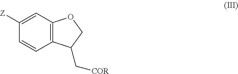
C1([Z])=CC2=C(C=C1)C(C[COR])CO2
